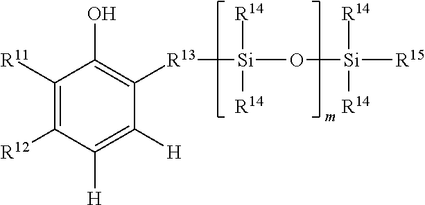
C1([R11])=C([R12])C([H])=C([H])C([R13][Si](O[Si]([R15])([R14])[R14])([R14])[R14])=C1O
